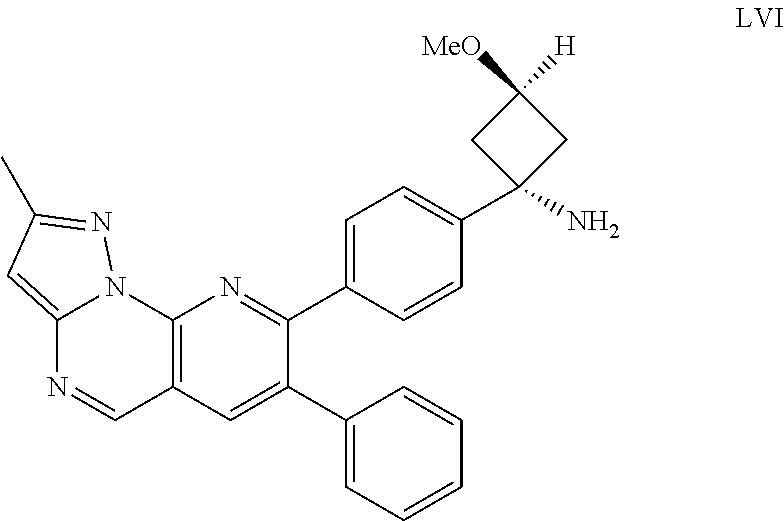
C12=CC(C)=NN1C1=C(C=N2)C=C(C2=CC=CC=C2)C(C2=CC=C(C3(N)CC([MeO])([H])C3)C=C2)=N1
